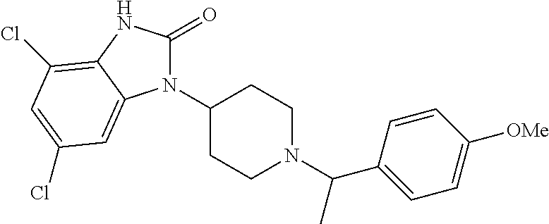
N1(C2CCN(C(C3=CC=C([OMe])C=C3)C)CC2)C(=O)NC2=C(Cl)C=C(Cl)C=C12
